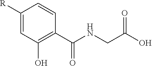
C1=C([R])C=CC(C(NCC(O)=O)=O)=C1O
